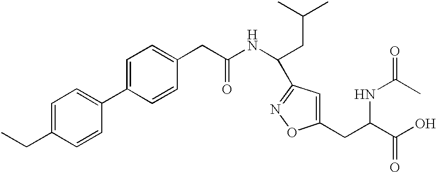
N(C(CC1=CC=C(C2=CC=C(CC)C=C2)C=C1)=O)C(CC(C)C)C1=NOC(CC(C(O)=O)NC(=O)C)=C1
